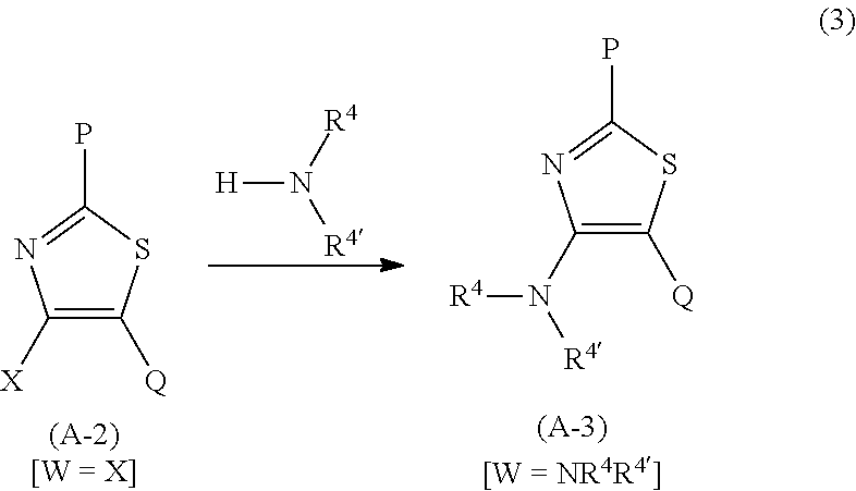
C1([X])=C([Q])SC(P)=N1.[H]N([R4])[R4].C1(N([R4])[R4])=C([Q])SC(P)=N1
